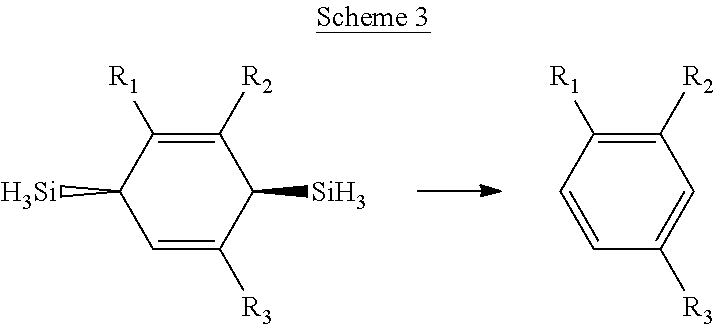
C1([R2])=C([R1])C([Si])C=C([R3])C1[Si].C1([R2])=C([R1])C=CC([R3])=C1
